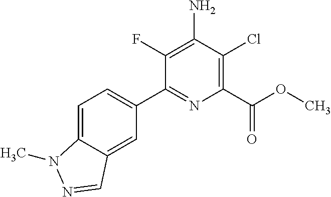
C1(C2=CC=C3C(=C2)C=NN3C)=NC(C(OC)=O)=C(Cl)C(N)=C1F
